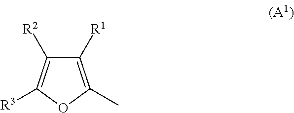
C1([R1])=C(C)OC([R3])=C1[R2]
